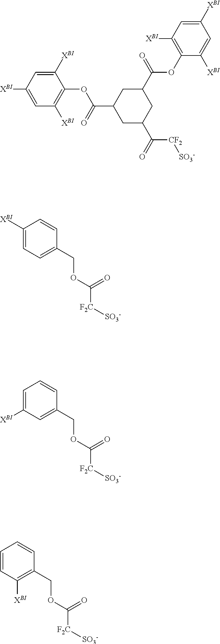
C1([XBI])=CC([XBI])=C(OC(C2CC(C(OC3=C([XBI])C=C([XBI])C=C3[XBI])=O)CC(C([CF2][SO3-])=O)C2)=O)C([XBI])=C1.C1([XBI])=CC=C(COC([F2C][SO3-])=O)C=C1.C1=C([XBI])C=C(COC([F2C][SO3-])=O)C=C1.C1=CC([XBI])=C(COC([F2C][SO3-])=O)C=C1
